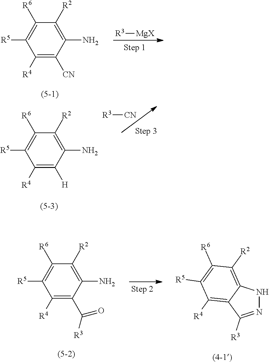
C1([R4])=C(C(=O)[R3])C(N)=C([R2])C([R6])=C1[R5].N1=C([R3])C2=C([R4])C([R5])=C([R6])C([R2])=C2N1.[R3][MgX].C1([R4])=C([H])C(N)=C([R2])C([R6])=C1[R5].[R3][CN].C1([R4])=C([CN])C(N)=C([R2])C([R6])=C1[R5]
